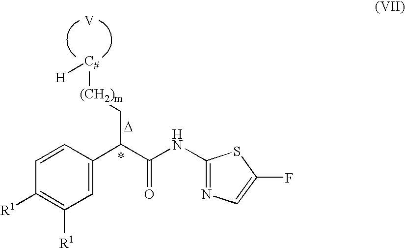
C1(NC(C(C2=CC([R1])=C([R1])C=C2)C[(CH2)m][C#][H])=O)=NC=C(F)S1.[V].[D]
